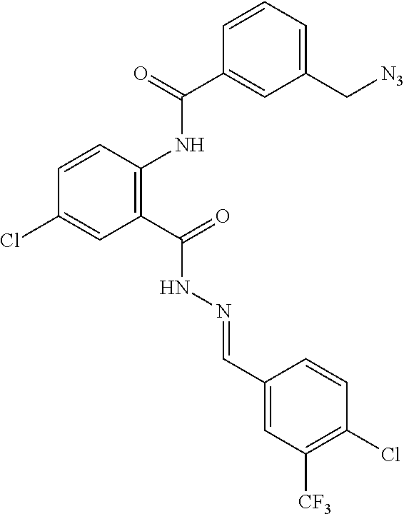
C1=CC(NC(C2=CC(C[N3])=CC=C2)=O)=C(C(=O)NN=CC2=CC([CF3])=C(Cl)C=C2)C=C1Cl
